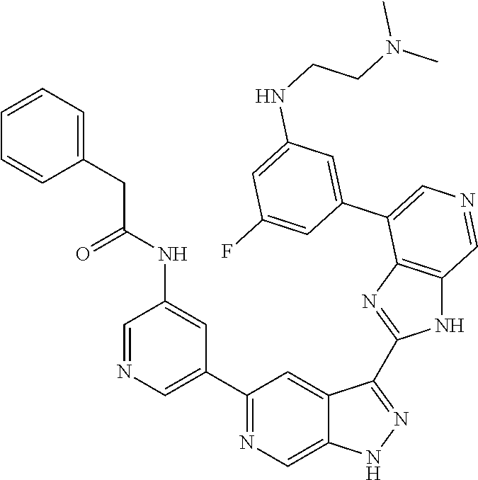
C1(C2=CN=CC(NC(=O)CC3=CC=CC=C3)=C2)=NC=C2C(=C1)C(C1=NC3=C(N1)C=NC=C3C1=CC(NCCN(C)C)=CC(F)=C1)=NN2
